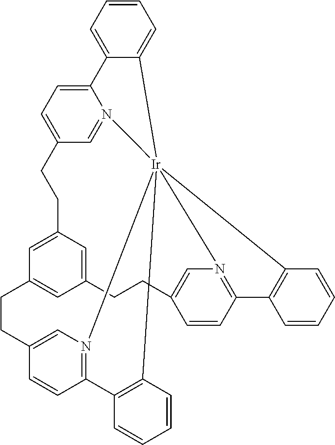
C1=C2C(=CC=C1)[Ir]1345N6=CC(=CC=C26)CCC2=CC(=CC(=C2)CCC2=CN1=C(C=C2)C1=C3C=CC=C1)CCC1=CN4=C(C=C1)C1=C5C=CC=C1
